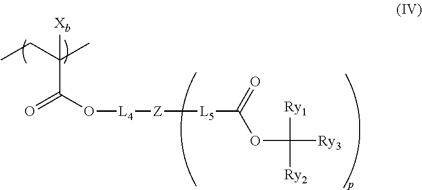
CCC(C)(C(=O)O[L4][Z][L5]C(OC([Ry3])([Ry1])[Ry2])=O)[Xb]
